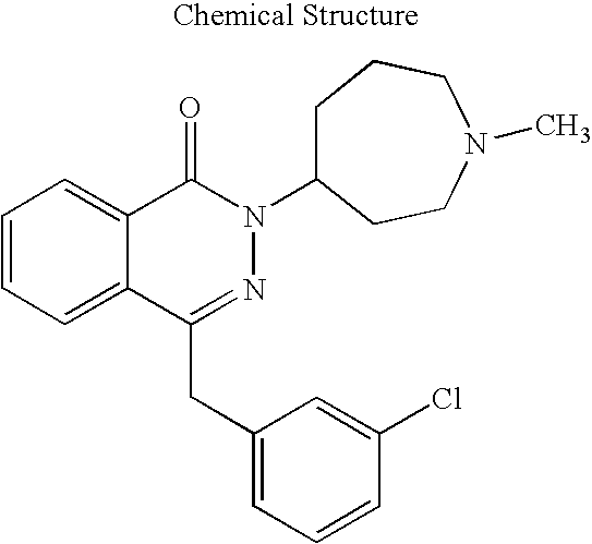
C1=CC=C2C(=C1)C(=O)N(C1CCCN(C)CC1)N=C2CC1=CC=CC(Cl)=C1
